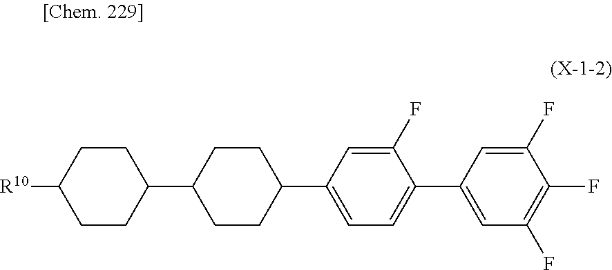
C1([R10])CCC(C2CCC(C3=CC=C(C4=CC(F)=C(F)C(F)=C4)C(F)=C3)CC2)CC1
